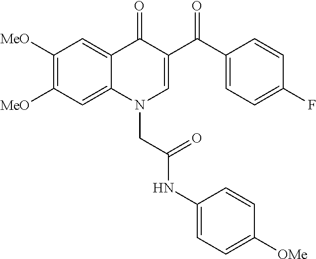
C1([MeO])=C([MeO])C=C2C(=C1)C(=O)C(C(C1=CC=C(F)C=C1)=O)=CN2CC(NC1=CC=C([OMe])C=C1)=O
